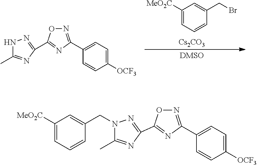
[DMSO].N1C(C)=NC(C2=NC(C3=CC=C([OCF3])C=C3)=NO2)=N1.[Cs2CO3].C1(CBr)=CC([MeO2C])=CC=C1.C1(C)=NC(C2=NC(C3=CC=C([OCF3])C=C3)=NO2)=NN1CC1=CC([MeO2C])=CC=C1
